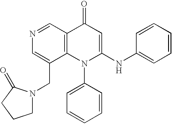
N1=CC2=C(C(CN3CCCC3=O)=C1)N(C1=CC=CC=C1)C(NC1=CC=CC=C1)=CC2=O
